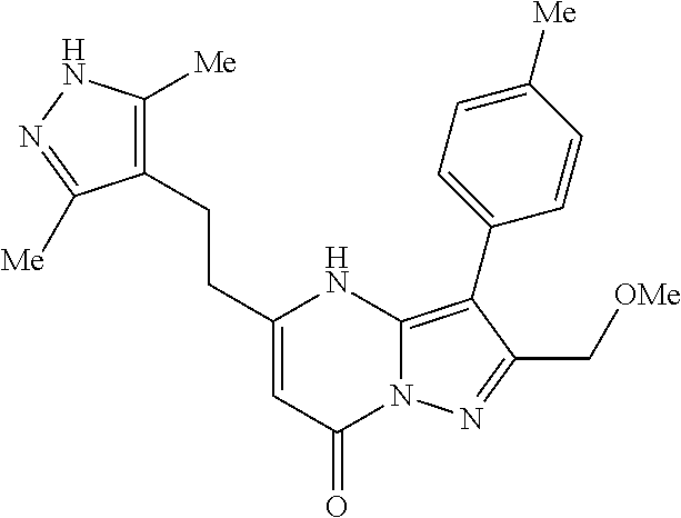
C1(CCC2=CC(=O)N3C(=C(C4=CC=C([Me])C=C4)C(C[OMe])=N3)N2)=C([Me])NN=C1[Me]
